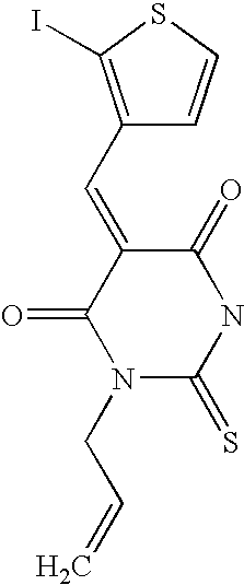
C1(C=C2C(=O)N(CC=C)C(=S)NC2=O)=C(I)SC=C1
